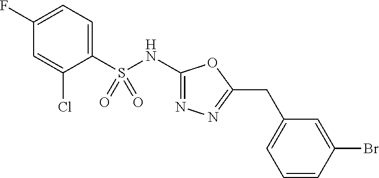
C1(F)=CC=C(S(NC2=NN=C(CC3=CC=CC(Br)=C3)O2)(=O)=O)C(Cl)=C1
